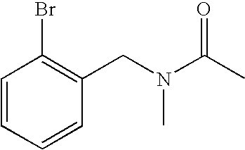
C1=CC=CC(CN(C)C(C)=O)=C1Br
